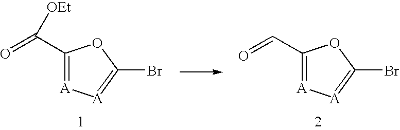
C1(C(=O)[OEt])=[A][A]=C(Br)O1.C1(C=O)=[A][A]=C(Br)O1
